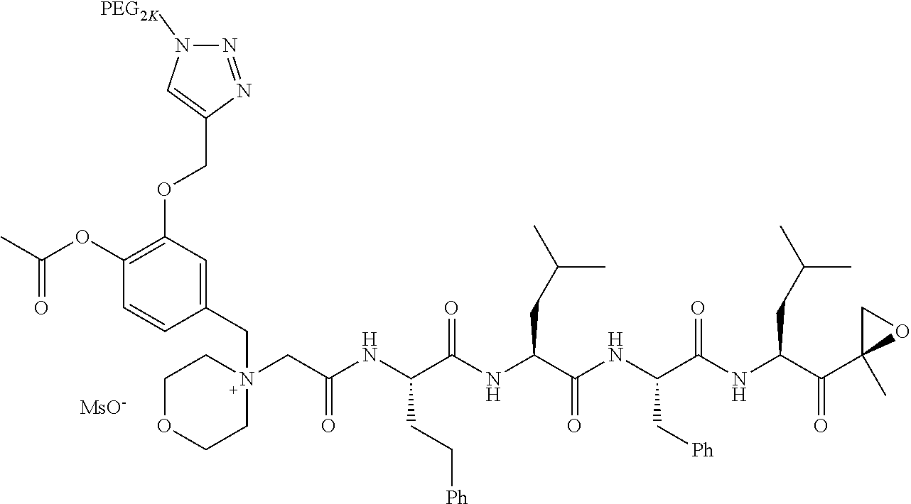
C1(OC(=O)C)=C(OCC2=CN([PEG2K])N=N2)C=C(CN2(CC(=O)NC(CC[Ph])C(=O)NC(CC(C)C)C(=O)NC(C[Ph])C(=O)NC(CC(C)C)C(=O)C3(C)CO3)CCOCC2)C=C1.[MsO-]
